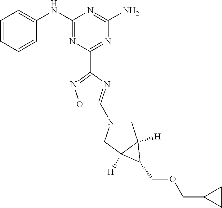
C1=CC=CC(NC2=NC(C3=NOC(N4CC5([H])C([H])(C4)C5COCC4CC4)=N3)=NC(N)=N2)=C1
